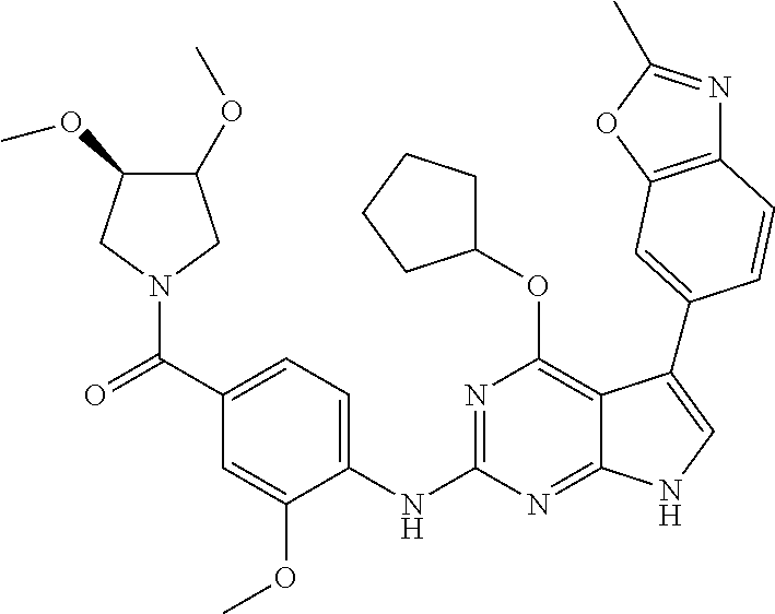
C12=C(OC(C)=N1)C=C(C1=CNC3=NC(NC4=CC=C(C(=O)N5CC(OC)C(OC)C5)C=C4OC)=NC(OC4CCCC4)=C31)C=C2
